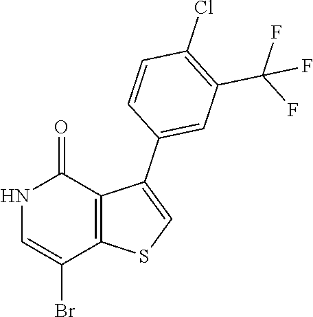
N1C=C(Br)C2=C(C1=O)C(C1=CC(C(F)(F)F)=C(Cl)C=C1)=CS2
